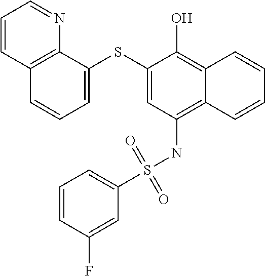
C1=C(SC2=CC=CC3=C2N=CC=C3)C(O)=C2C(=C1NS(C1=CC=CC(F)=C1)(=O)=O)C=CC=C2
